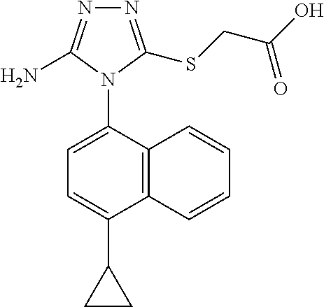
C12=C(C(N3C(N)=NN=C3SCC(O)=O)=CC=C1C1CC1)C=CC=C2
